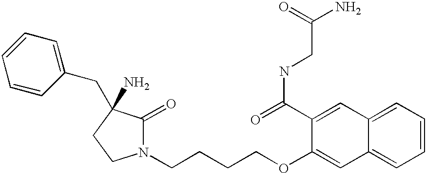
C1=CC=C2C(=C1)C=C(OCCCCN1C(=O)C(N)(CC3=CC=CC=C3)CC1)C(C(=O)NCC(N)=O)=C2
